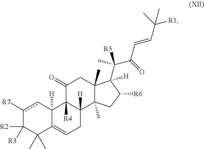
c1([R7])cC2([H])C(=CCC3([H])C2([R4])C(=O)CC2(C)C3(C)CC([R6])C2(C(C(C=CC([R1])(C)C)=O)(C)[R5])[H])C(C)(C)C1([R2])[R3]
